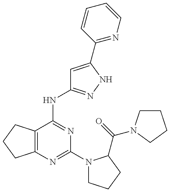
C12=C(C(NC3=NNC(C4=NC=CC=C4)=C3)=NC(N3CCCC3C(=O)N3CCCC3)=N1)CCC2
